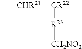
[CH2NO2][R23][CR22]([CHR21]C)C
